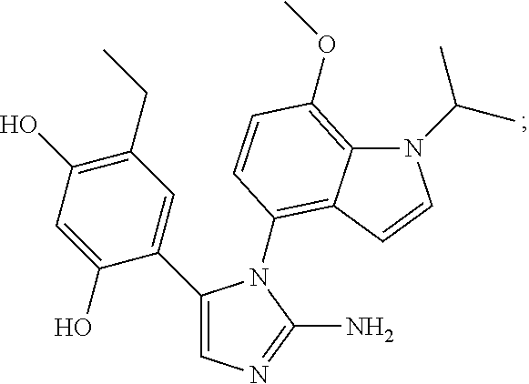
C1(C2=CN=C(N)N2C2=C3C(=C(OC)C=C2)N(C(C)C)C=C3)=CC(CC)=C(O)C=C1O
